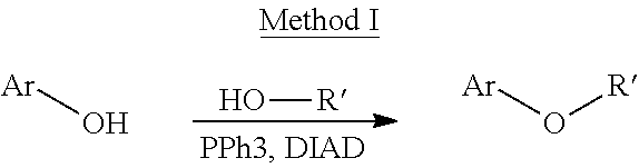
[Ar]O.O[R].[Ar]O[R]
